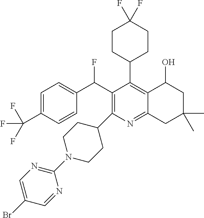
FC(C1=C(C2CCN(C3=NC=C(Br)C=N3)CC2)N=C2C(=C1C1CCC(F)(F)CC1)C(O)CC(C)(C)C2)C1=CC=C(C(F)(F)F)C=C1
